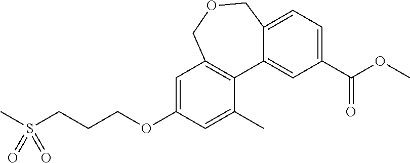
C1=C(OCCCS(C)(=O)=O)C=C(C)C2=C1COCC1=CC=C(C(OC)=O)C=C21
